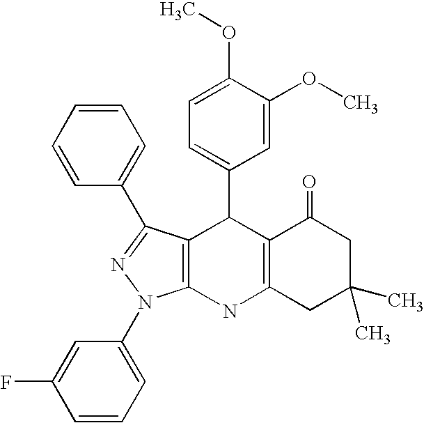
C12=C(NC3=C(C1C1=CC=C(OC)C(OC)=C1)C(C1=CC=CC=C1)=NN3C1=CC=CC(F)=C1)CC(C)(C)CC2=O
